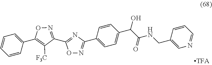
C1=CC=CC(C2=C([F3C])C(C3=NC(C4=CC=C(C(C(NCC5=CN=CC=C5)=O)O)C=C4)=NO3)=NO2)=C1
